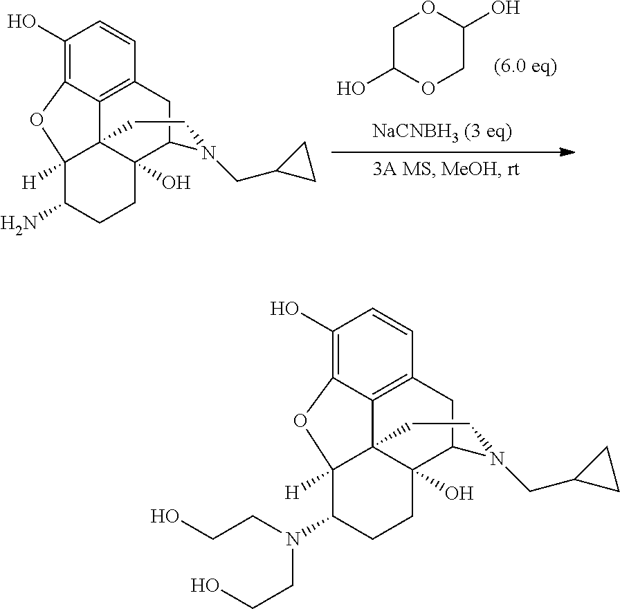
C1C(O)OCC(O)O1.C1(O)=C2C3=C(C=C1)CC1C4(O)C3(C([H])(C(N)CC4)O2)CCN1CC1CC1.C1(O)=C2C3=C(C=C1)CC1C4(O)C3(C([H])(C(N(CCO)CCO)CC4)O2)CCN1CC1CC1
